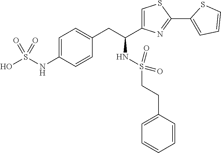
S(NC(CC1=CC=C(NS(O)(=O)=O)C=C1)C1=CSC(C2=CC=CS2)=N1)(CCC1=CC=CC=C1)(=O)=O
